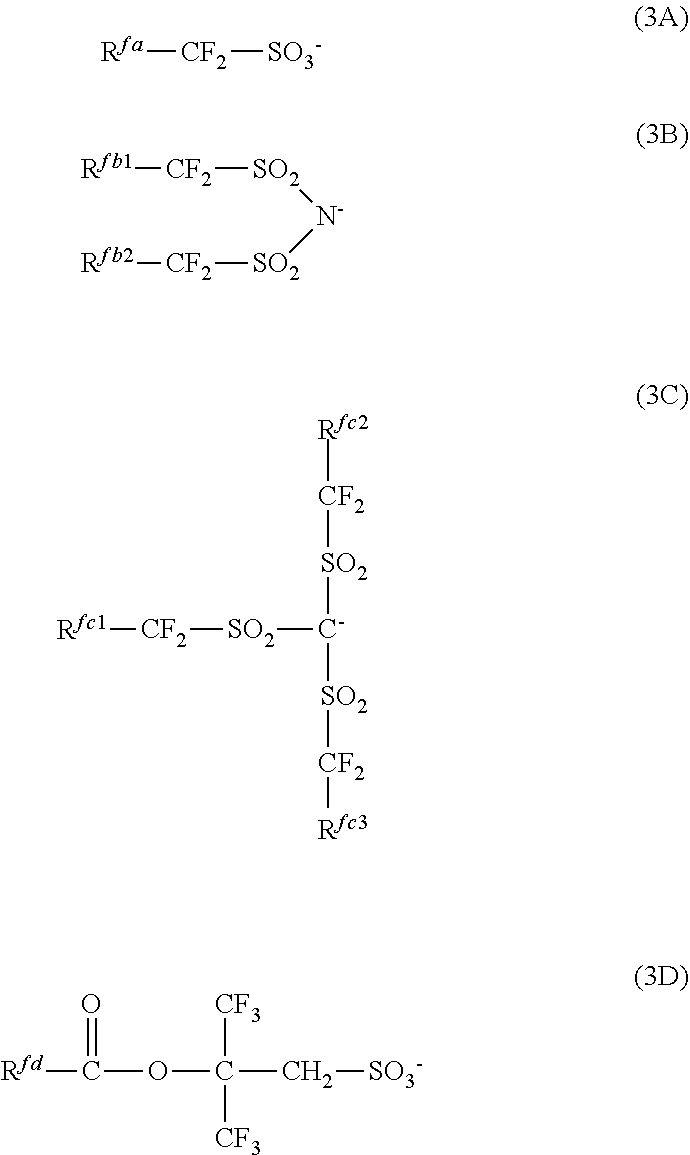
[Rfa][CF2][SO3-].[Rfb1][CF2][SO2][N-][SO2][CF2][Rfb2].[Rfc1][CF2][SO2][C-]([SO2][CF2][Rfc2])[SO2][CF2][Rfc3].C(C[SO3-])(OC(=O)[Rfd])([CF3])[CF3]
